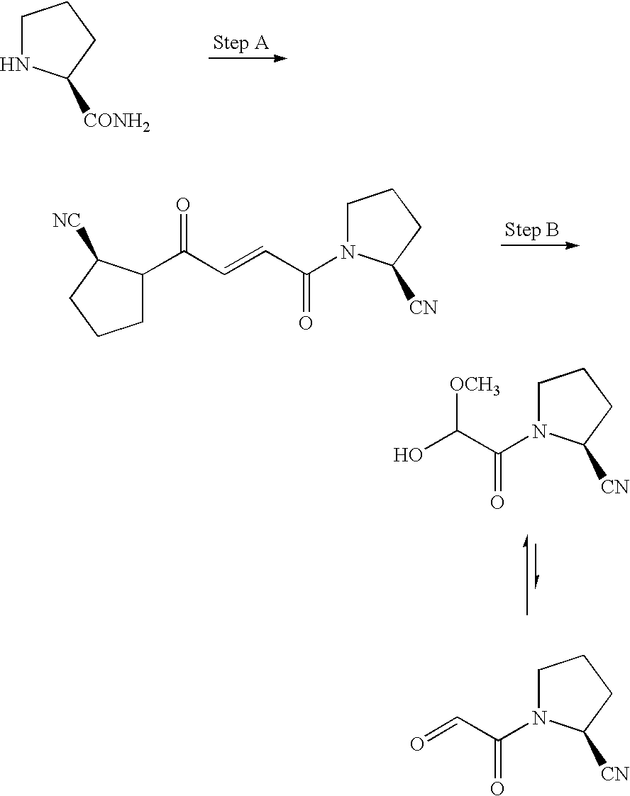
C1NC([CONH2])CC1.C1N(C(C=CC(C2CCCC2[NC])=O)=O)C([CN])CC1.C1N(C(C(O)[OCH3])=O)C([CN])CC1.C1N(C(C=O)=O)C([CN])CC1
